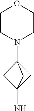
C12(N)CC(N3CCOCC3)(C1)C2
